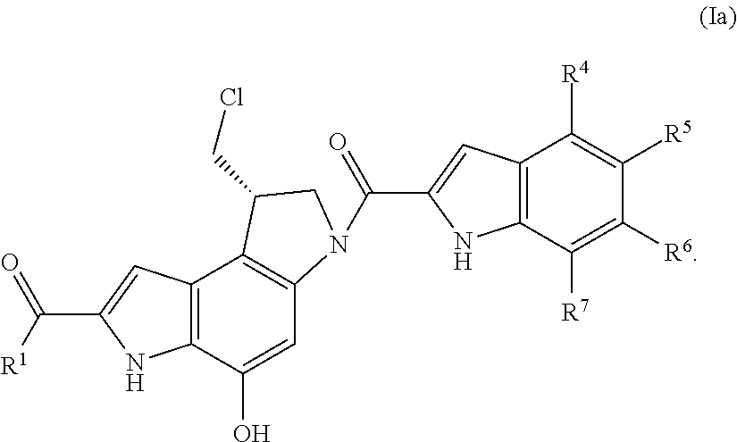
C12=C(C(O)=CC3=C1C(CCl)CN3C(=O)C1=CC3=C(N1)C([R7])=C([R6])C([R5])=C3[R4])NC(C([R1])=O)=C2
